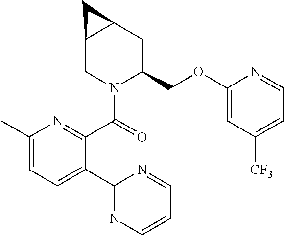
C1(OCC2CC3C(CN2C(=O)C2=NC(C)=CC=C2C2=NC=CC=N2)C3)=CC([CF3])=CC=N1
